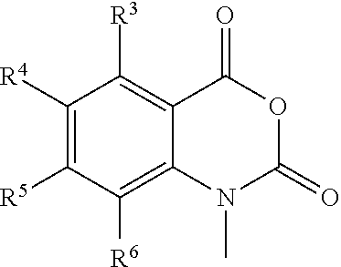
C1([R4])=C([R5])C([R6])=C2C(=C1[R3])C(=O)OC(=O)N2C
